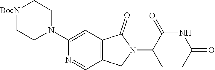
C1(N2CC[BocN]CC2)=CC2=C(C=N1)CN(C1CCC(=O)NC1=O)C2=O
